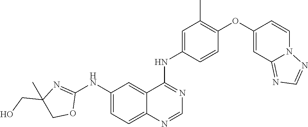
C1(NC2=NC(CO)(C)CO2)=CC=C2C(=C1)C(NC1=CC(C)=C(OC3=CC4=NC=NN4C=C3)C=C1)=NC=N2
